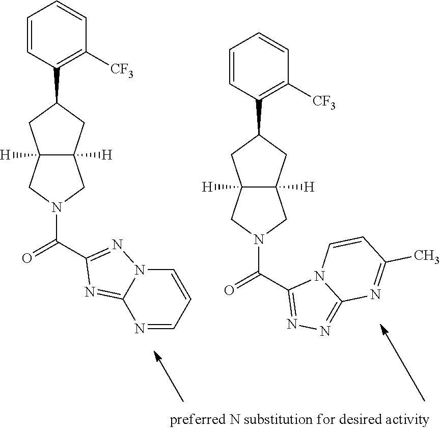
C1=CC(C2CC3([H])C([H])(C2)CN(C(C2=NN4C(=N2)N=CC=C4)=O)C3)=C([CF3])C=C1.C1=CC(C2CC3([H])C([H])(C2)CN(C(C2=NN=C4N2C=CC(C)=N4)=O)C3)=C([CF3])C=C1
